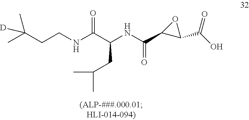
C(CNC(C(NC(C1C(C(O)=O)O1)=O)CC(C)C)=O)C(C)(C)[D]
